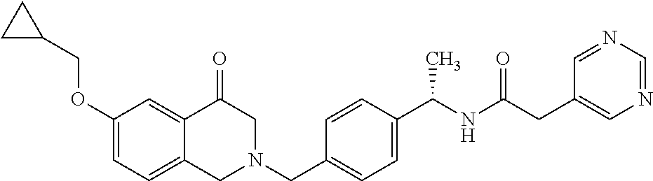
C1(OCC2CC2)=CC=C2C(=C1)C(=O)CN(CC1=CC=C(C(NC(=O)CC3=CN=CN=C3)C)C=C1)C2
